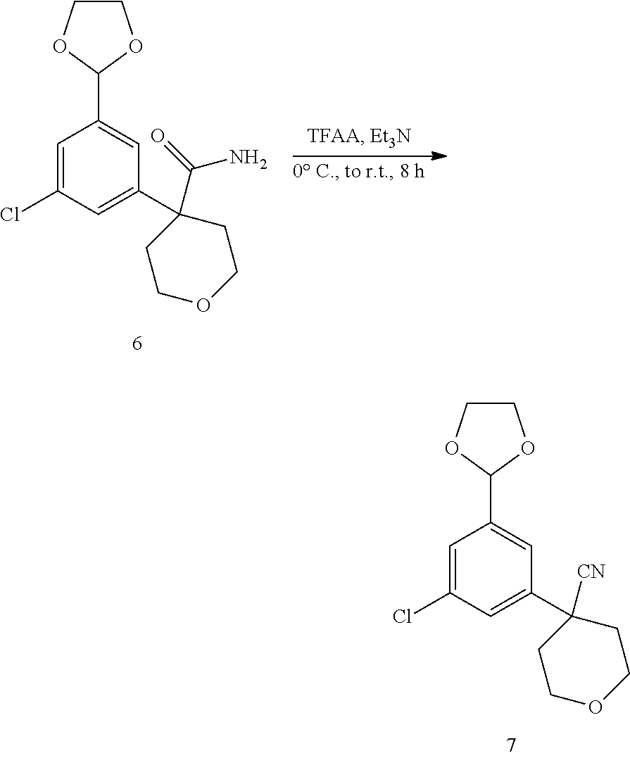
C1(C2=CC(C3([CN])CCOCC3)=CC(Cl)=C2)OCCO1.C1COC(C2=CC(C3(C(=O)N)CCOCC3)=CC(Cl)=C2)O1
